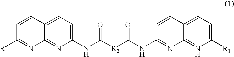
C1=CC2=CC=C(NC([R2]C(NC3=NC4=NC([R1])=CC=C4C=C3)=O)=O)N=C2N=C1[R]
